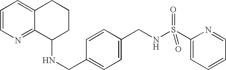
N(CC1=CC=C(CNS(C2=CC=CC=N2)(=O)=O)C=C1)C1CCCC2=CC=CN=C12
